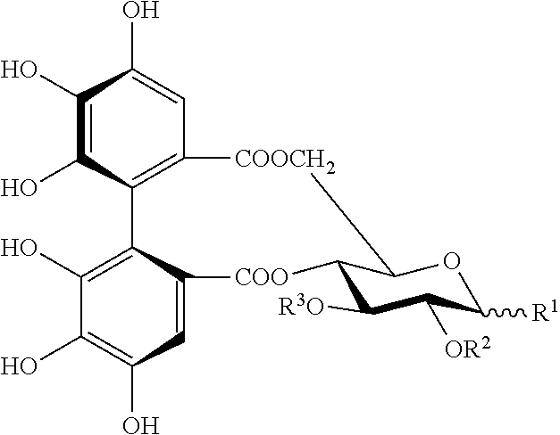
C1(O)=C(O)C2=C(C=C1O)[COOCH2]C1C([COO]C3=CC(O)=C(O)C(O)=C23)C([R3O])C([OR2])C([R1])O1
